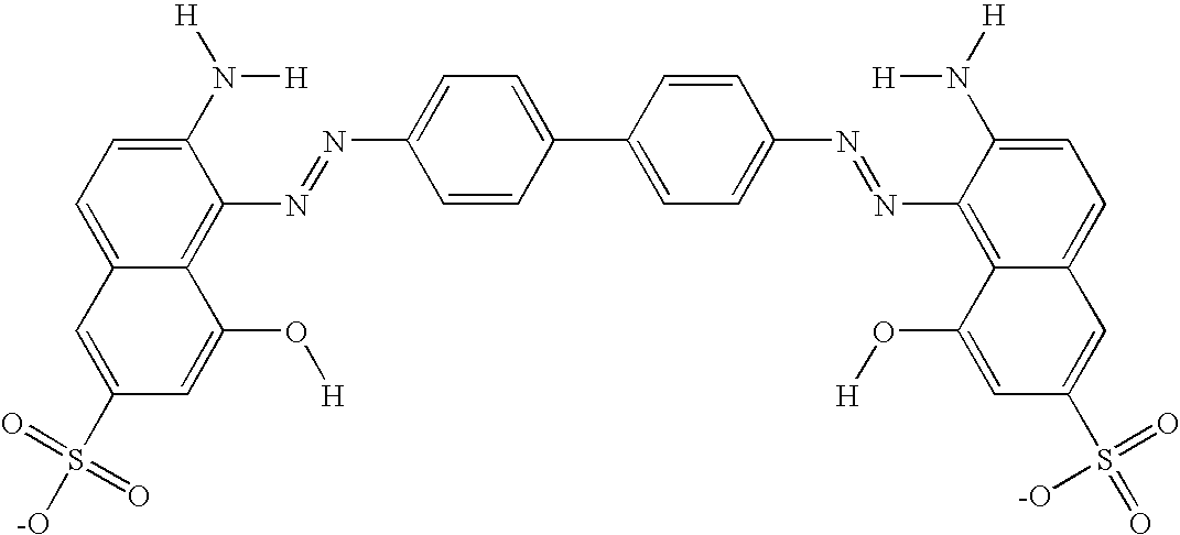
C12=CC=C(N([H])[H])C(N=NC3=CC=C(C4=CC=C(N=NC5=C6C(=CC=C5N([H])[H])C=C(S(=O)(=O)[-O])C=C6O[H])C=C4)C=C3)=C1C(O[H])=CC(S([-O])(=O)=O)=C2
